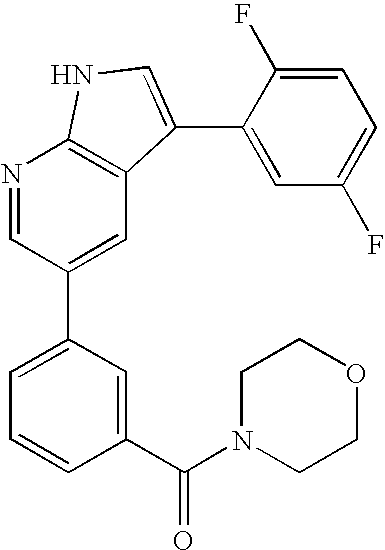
N1=CC(C2=CC=CC(C(N3CCOCC3)=O)=C2)=CC2=C1NC=C2C1=CC(F)=CC=C1F
